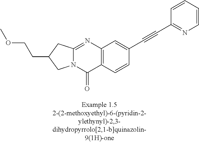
N12C(=NC3=C(C1=O)C=CC(C#CC1=NC=CC=C1)=C3)CC(CCOC)C2
